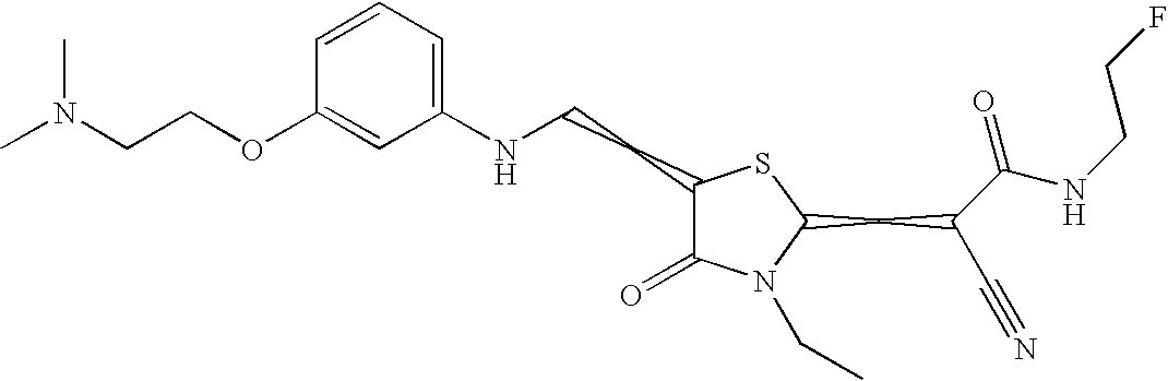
C1=CC=C(NCCC2C(=O)N(CC)C(CC(C#N)C(NCCF)=O)S2)C=C1OCCN(C)C
